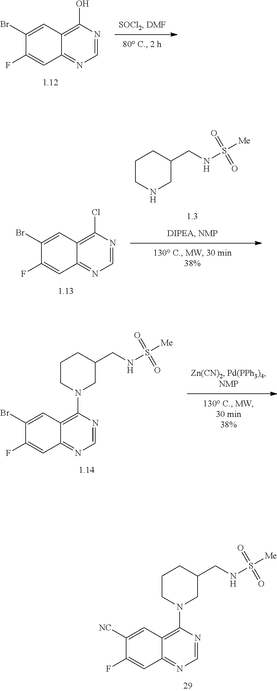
N1=CN=C2C(=C1N1CC(CNS([Me])(=O)=O)CCC1)C=C([NC])C(F)=C2.N1=CN=C2C(=C1N1CC(CNS([Me])(=O)=O)CCC1)C=C(Br)C(F)=C2.N1CC(CNS([Me])(=O)=O)CCC1.N1=CN=C2C(=C1Cl)C=C(Br)C(F)=C2.N1=CN=C2C(=C1O)C=C(Br)C(F)=C2
